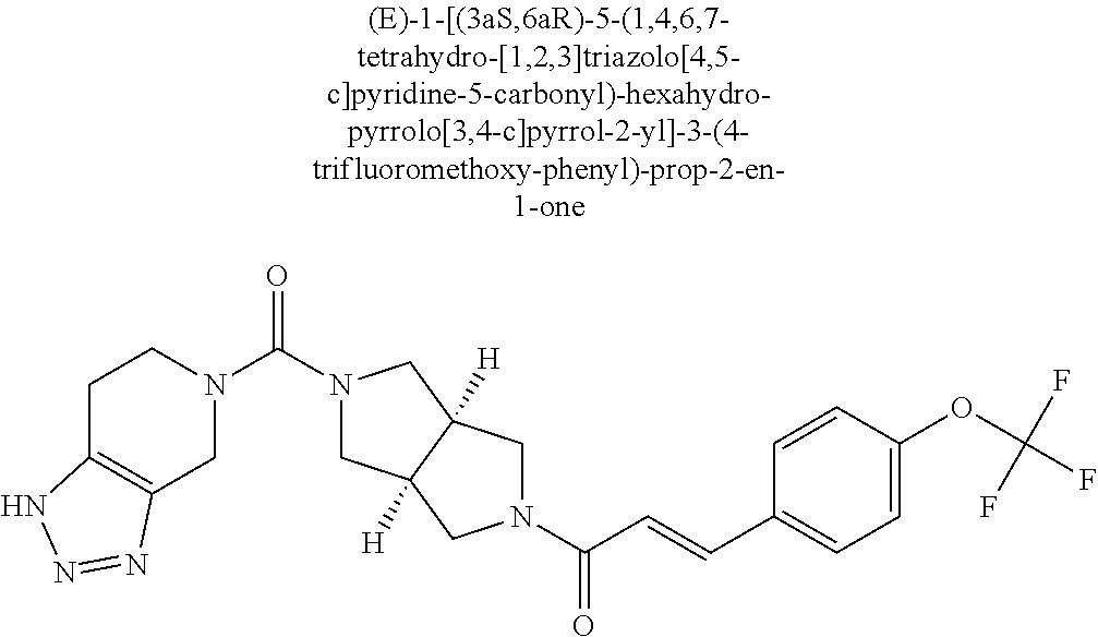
C1C2=C(CN(C(=O)N3CC4([H])C([H])(C3)CN(C(=O)C=CC3=CC=C(OC(F)(F)F)C=C3)C4)C1)N=NN2
